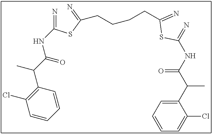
N=C(SC(=N)CCCCC(SC(=N)NC(C(C1=CC=CC=C1Cl)C)=O)=N)NC(C(C)C1=C(Cl)C=CC=C1)=O
